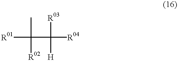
[R01]C(C)([R02])C([R03])([H])[R04]
